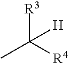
CC([R4])([R3])[H]
